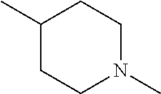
C1(C)CCN(C)CC1
